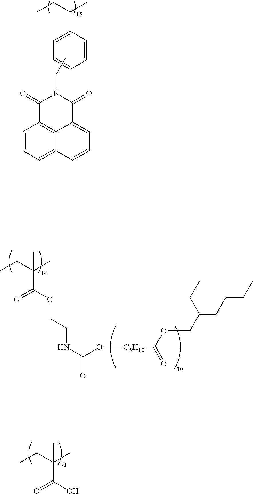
C1=CC(C(CC)C)=CC=C1.C1=CC=C2C3=C1C(=O)N(CC)C(=O)C3=CC=C2.CCC(C)(C(OCCNC(=O)O[C5H10]C(=O)OCC(CCCC)CC)=O)C.CCC(C)(C(O)=O)C
